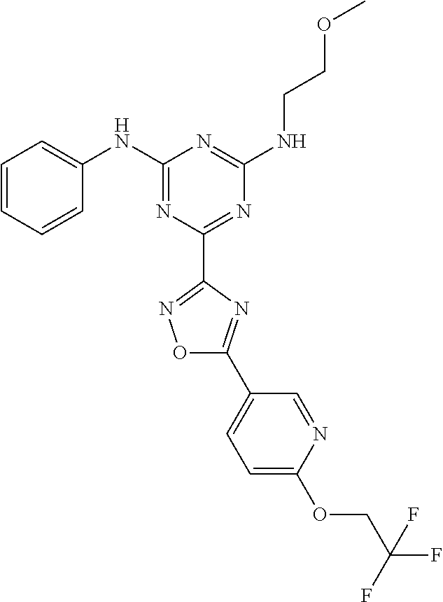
C1=CC=CC(NC2=NC(C3=NOC(C4=CC=C(OCC(F)(F)F)N=C4)=N3)=NC(NCCOC)=N2)=C1
